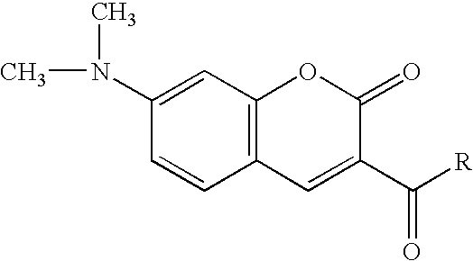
C12=C(C=C(N(C)C)C=C1)OC(=O)C(C([R])=O)=C2
